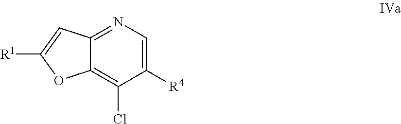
C1([R4])=CN=C2C(=C1Cl)OC([R1])=C2
